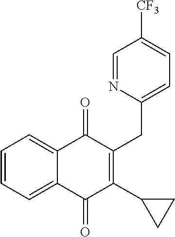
C1([CF3])=CC=C(CC2=C(C3CC3)C(=O)C3=CC=CC=C3C2=O)N=C1
